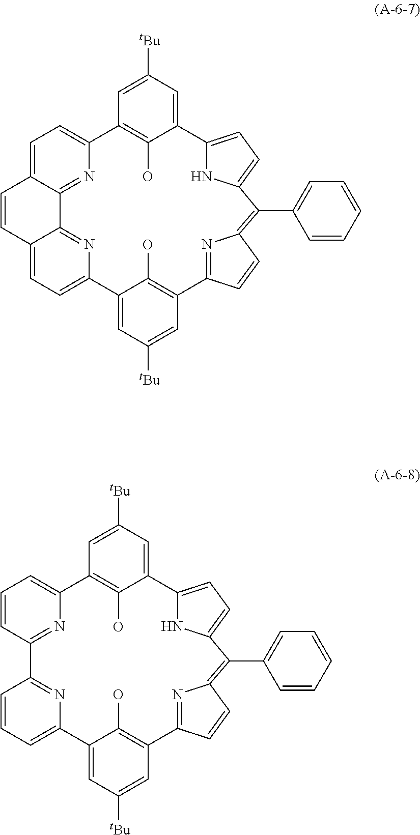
C1=CC2=NC(=C1)C1=CC([tBu])=CC(=C1O)C1=NC(=C(C3=CC=CC=C3)C3=CC=C(C4=CC([tBu])=CC(=C4O)C4=CC=CC2=N4)N3)C=C1.C1=C2C3=NC(=C1)C1=CC([tBu])=CC(=C1O)C1=NC(=C(C4=CC=CC=C4)C4=CC=C(C5=CC([tBu])=CC(=C5O)C5=CC=C(C3=N5)C=C2)N4)C=C1
